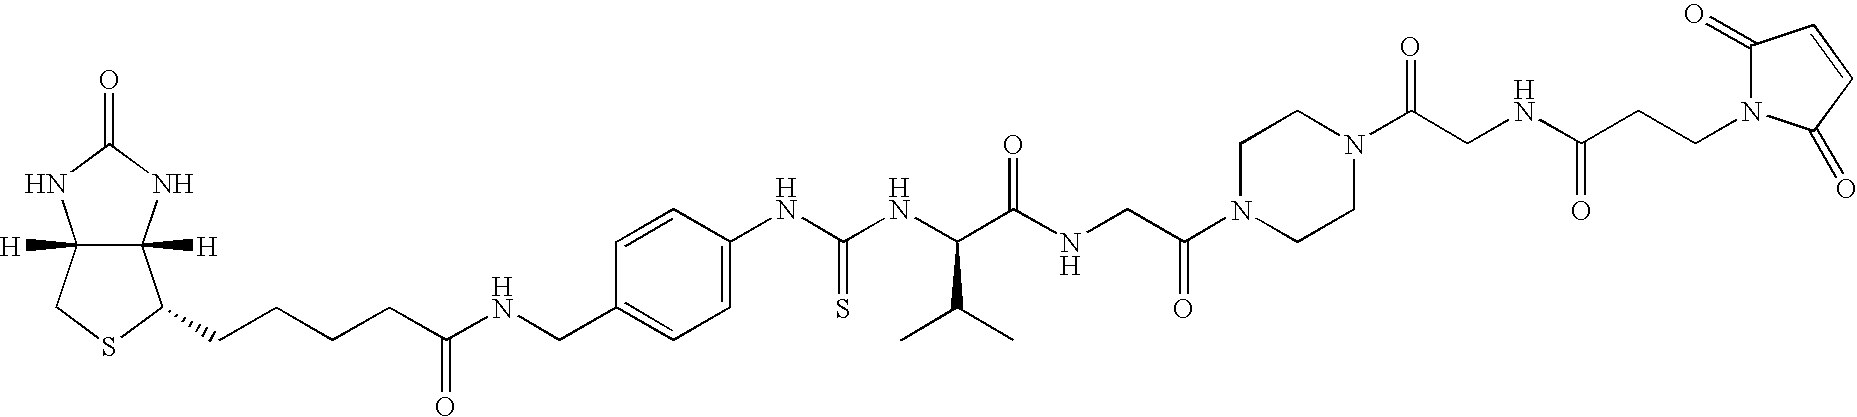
C12([H])C([H])(NC(=O)N1)C(CCCCC(NCC1=CC=C(NC(NC(C(NCC(N3CCN(C(CNC(=O)CCN4C(=O)C=CC4=O)=O)CC3)=O)=O)C(C)C)=S)C=C1)=O)SC2
